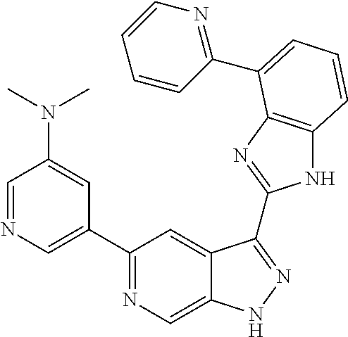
C1=NC=C(C2=NC=C3C(=C2)C(C2=NC4=C(N2)C=CC=C4C2=NC=CC=C2)=NN3)C=C1N(C)C
